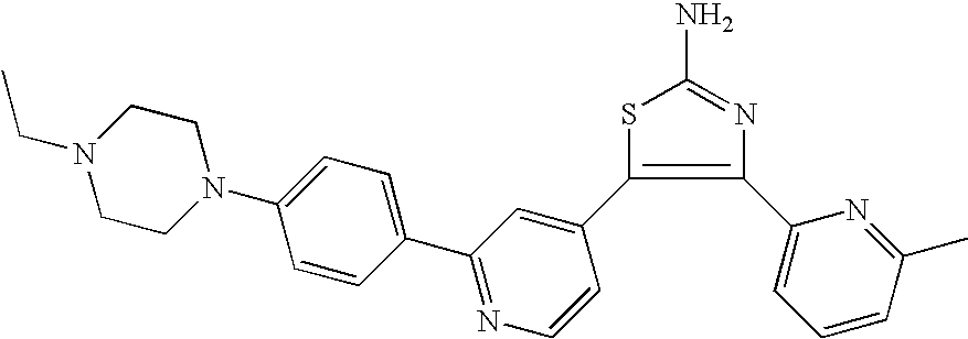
N1=C(N)SC(C2=CC(C3=CC=C(N4CCN(CC)CC4)C=C3)=NC=C2)=C1C1=CC=CC(C)=N1
